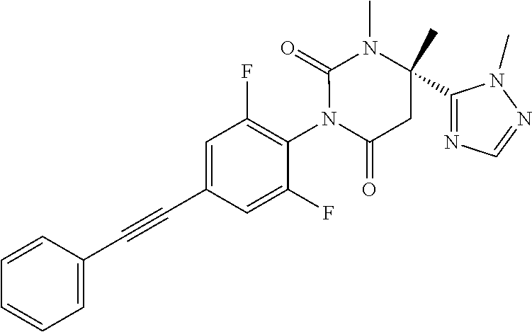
C1=CC(C#CC2=CC(F)=C(N3C(=O)CC(C4=NC=NN4C)(C)N(C)C3=O)C(F)=C2)=CC=C1
